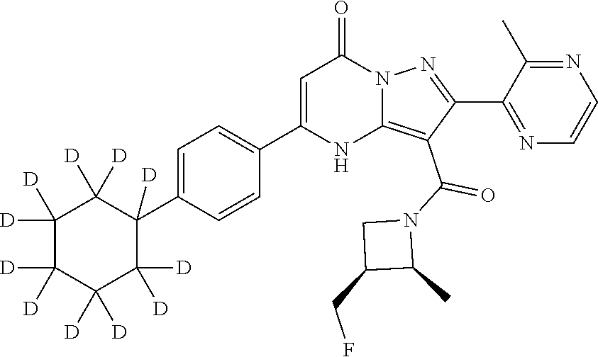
C1(C2=CC=C(C3([D])C([D])([D])C([D])([D])C([D])([D])C([D])([D])C3([D])[D])C=C2)=CC(=O)N2C(=C(C(=O)N3C(C)C(CF)C3)C(C3=NC=CN=C3C)=N2)N1
